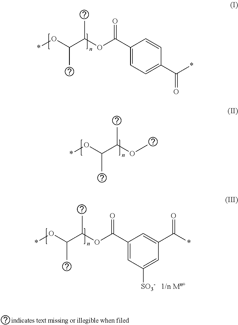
*OC(C(OC(C1=CC=C(C(*)=O)C=C1)=O)C)C.*OC(C(OC)C)C.*OC(C(OC(C1=CC([SO3-])=CC(C(*)=O)=C1)=O)C)C
